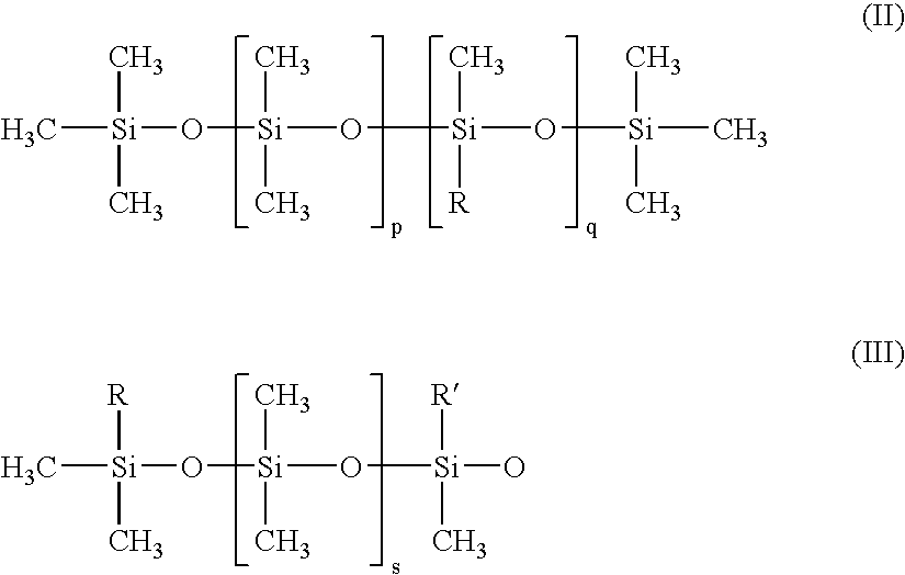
C[Si](C)(C)O[Si](C)(C)O[Si](C)([R])O[Si](C)(C)C.C[Si]([R])(C)O[Si](C)(C)O[Si]([R])(C)O
